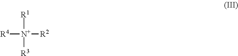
[N+]([R1])([R3])([R2])[R4]
